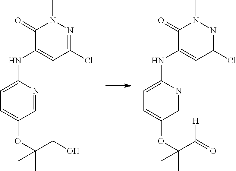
C1=C(OC(CO)(C)C)C=NC(NC2=CC(Cl)=NN(C)C2=O)=C1.C1=C(OC(C(=O)[H])(C)C)C=NC(NC2=CC(Cl)=NN(C)C2=O)=C1
